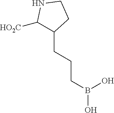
C1([HO2C])C(CCCB(O)O)CCN1
